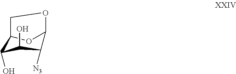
C1C2OC(O1)C([N3])C(O)C2O
